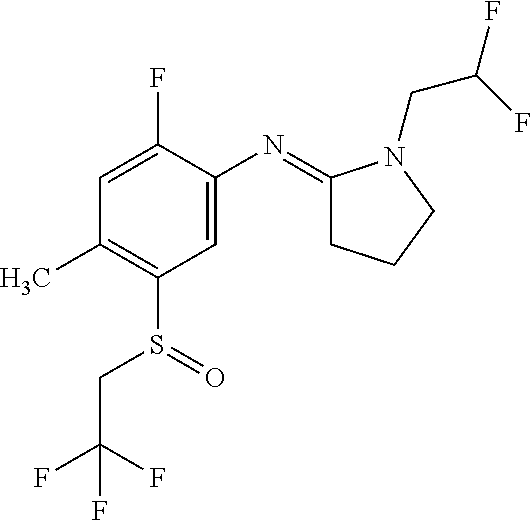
FC(F)(CS(C1=C(C)C=C(F)C(N=C2CCCN2CC(F)F)=C1)=O)F
